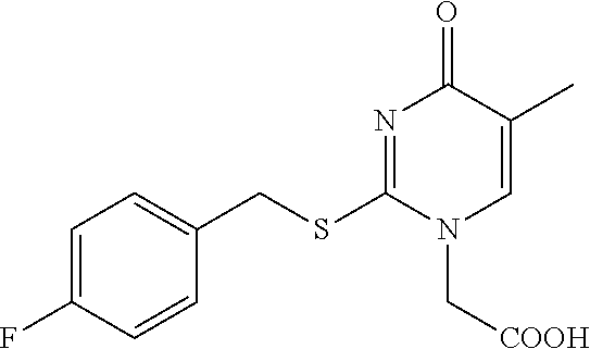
C1=C(F)C=CC(CSC2=NC(=O)C(C)=CN2C[COOH])=C1
